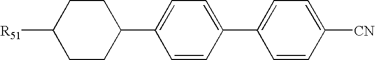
C1CC(C2=CC=C(C3=CC=C([CN])C=C3)C=C2)CCC1[R51]
